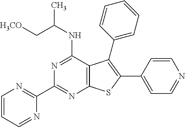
C1(C2=NC3=C(C(NC(C[H3CO])C)=N2)C(C2=CC=CC=C2)=C(C2=CC=NC=C2)S3)=NC=CC=N1
